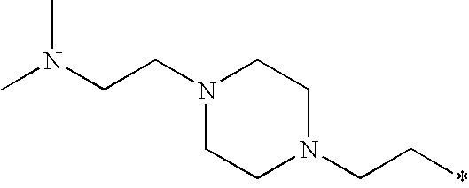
N1(CCN(C)C)CCN(CC*)CC1
